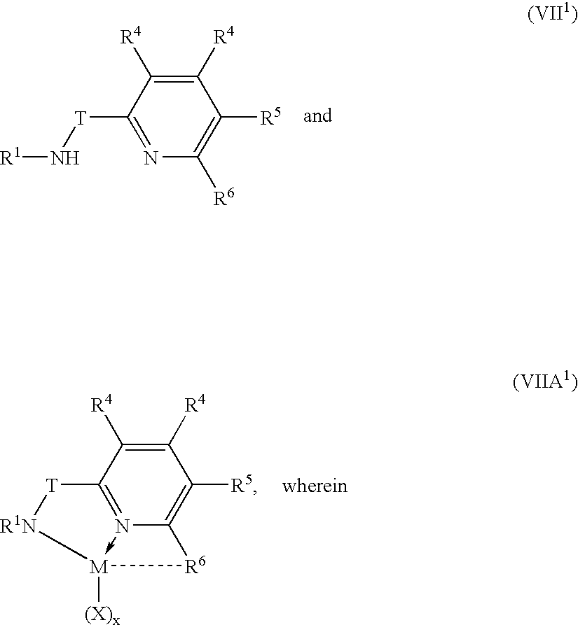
C1([R4])=C([R4])C([T]N[R1])=NC([R6])=C1[R5].C1([R4])=C([R4])C2=N3->[M]([(X)x])([R6]C3=C1[R5])[R1N][T]2
